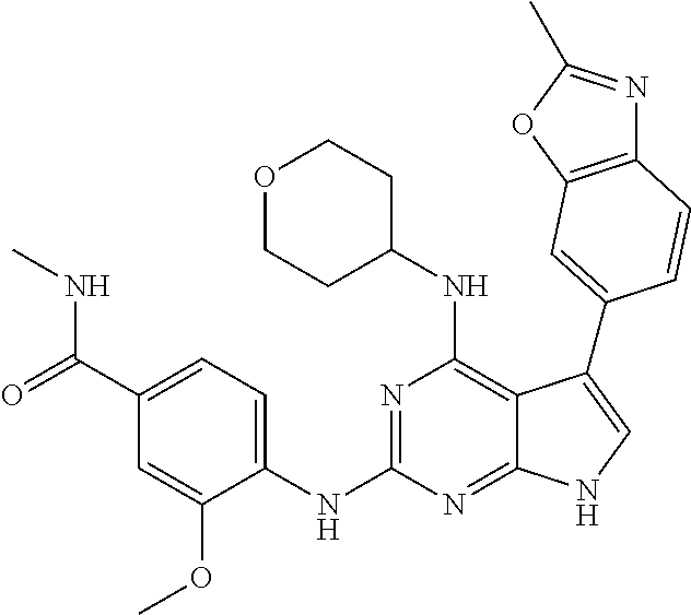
C1(C(=O)NC)=CC=C(NC2=NC(NC3CCOCC3)=C3C(=N2)NC=C3C2=CC3=C(N=C(C)O3)C=C2)C(OC)=C1
